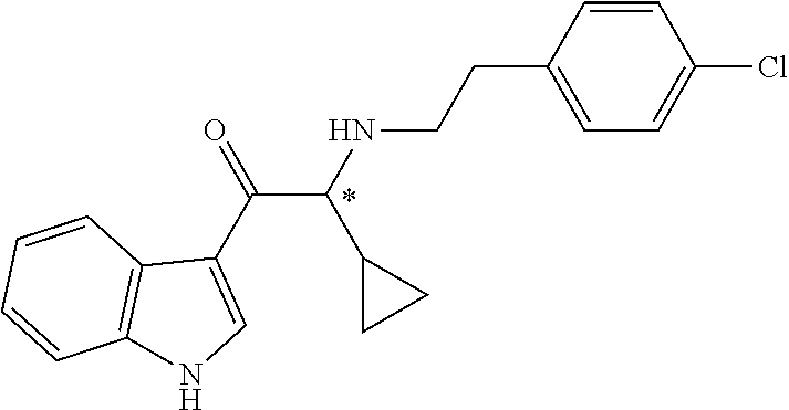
C1=CC(CCNC(C(C2=CNC3=C2C=CC=C3)=O)C2CC2)=CC=C1Cl
